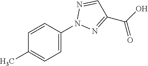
C1(C)=CC=C(N2N=C(C(O)=O)C=N2)C=C1
